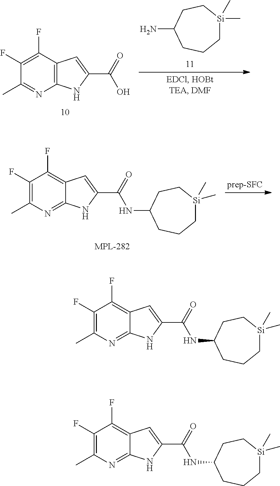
C1(N)CCC[Si](C)(C)CC1.C1(F)=C(F)C2=C(N=C1C)NC(C(=O)O)=C2.C1(F)=C(C)N=C2C(=C1F)C=C(C(=O)NC1CCC[Si](C)(C)CC1)N2.C1(F)=C(C)N=C2C(=C1F)C=C(C(=O)NC1CCC[Si](C)(C)CC1)N2.C1(F)=C(C)N=C2C(=C1F)C=C(C(=O)NC1CCC[Si](C)(C)CC1)N2
